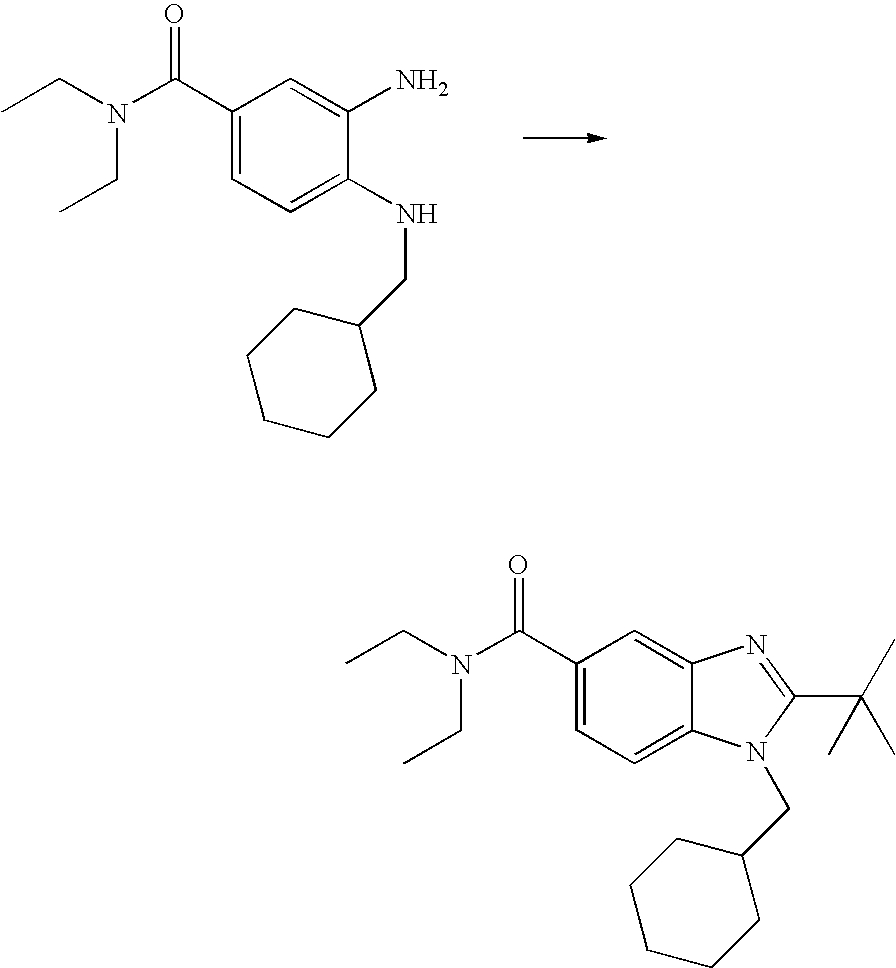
C1(C(N(CC)CC)=O)=CC=C(NCC2CCCCC2)C(N)=C1.C1(C(N(CC)CC)=O)=CC=C2C(=C1)N=C(C(C)(C)C)N2CC1CCCCC1
